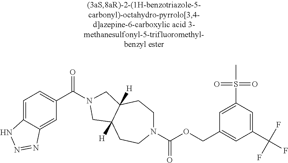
C1=C2C(=CC(C(=O)N3CC4([H])CCN(C(OCC5=CC(C(F)(F)F)=CC(S(=O)(=O)C)=C5)=O)CCC4([H])C3)=C1)N=NN2
